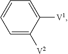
C1([V1])=CC=CC=C1[V2]
